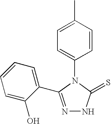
C1=C(C)C=CC(N2C(=S)NN=C2C2=CC=CC=C2O)=C1
